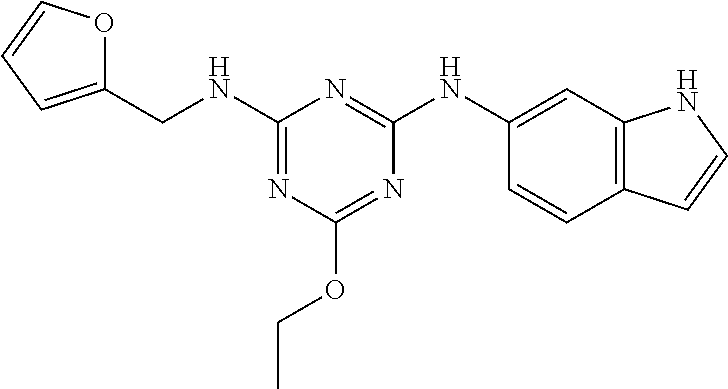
C1(NCC2=CC=CO2)=NC(OCC)=NC(NC2=CC3=C(C=C2)C=CN3)=N1
